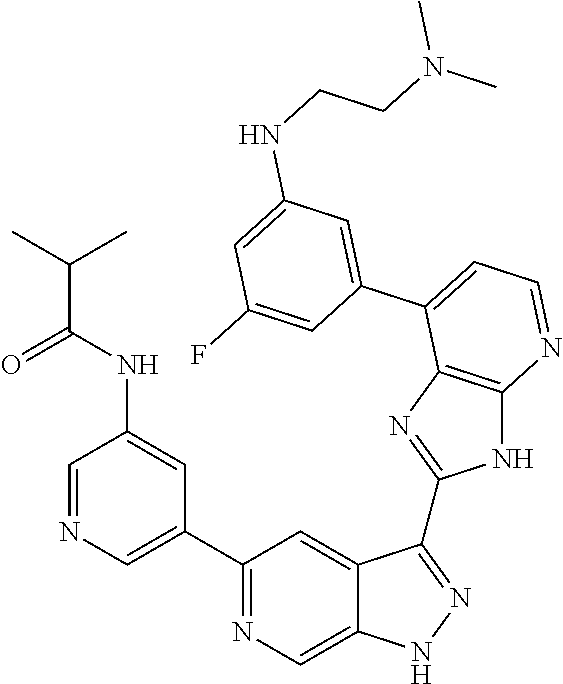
C1=NC=C(C2=NC=C3C(=C2)C(C2=NC4=C(N2)N=CC=C4C2=CC(NCCN(C)C)=CC(F)=C2)=NN3)C=C1NC(C(C)C)=O
